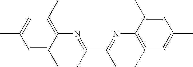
C1(C)=C(N=C(C)C(C)=NC2=C(C)C=C(C)C=C2C)C(C)=CC(C)=C1
